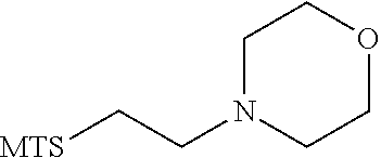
C1N(CC[MTS])CCOC1
